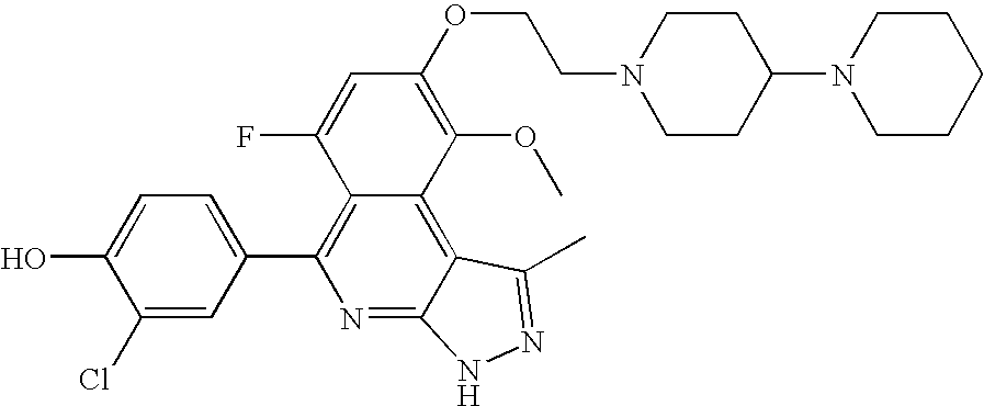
C1(Cl)=CC(C2=C3C(=C4C(=N2)NN=C4C)C(OC)=C(OCCN2CCC(N4CCCCC4)CC2)C=C3F)=CC=C1O
